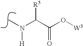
N(C)(C(C(O[W3])=O)[R5])[H]
